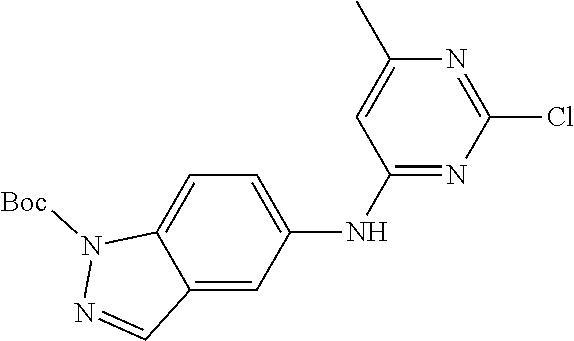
N1([Boc])N=CC2=CC(NC3=NC(Cl)=NC(C)=C3)=CC=C12
